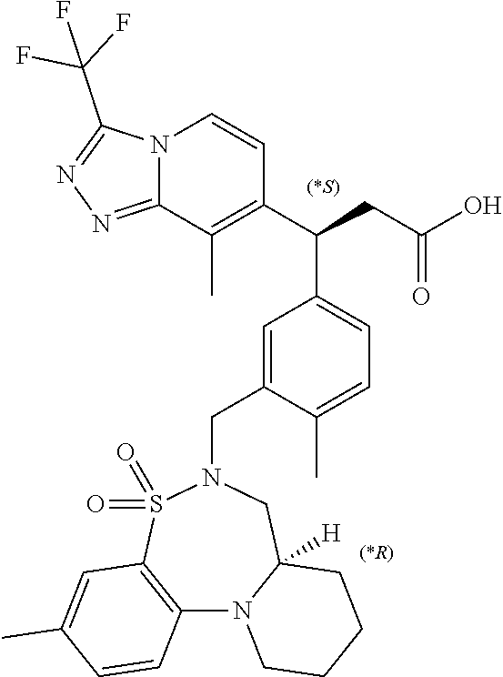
C12=C(S(=O)(=O)N(CC3=CC(C(C4=C(C)C5=NN=C(C(F)(F)F)N5C=C4)CC(O)=O)=CC=C3C)CC3([H])N1CCCC3)C=C(C)C=C2
